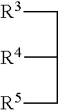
[R3]CC(C[R5])[R4]
